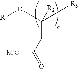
[R1][D]C([R3])(CC(=O)[+M-O])[R2]
